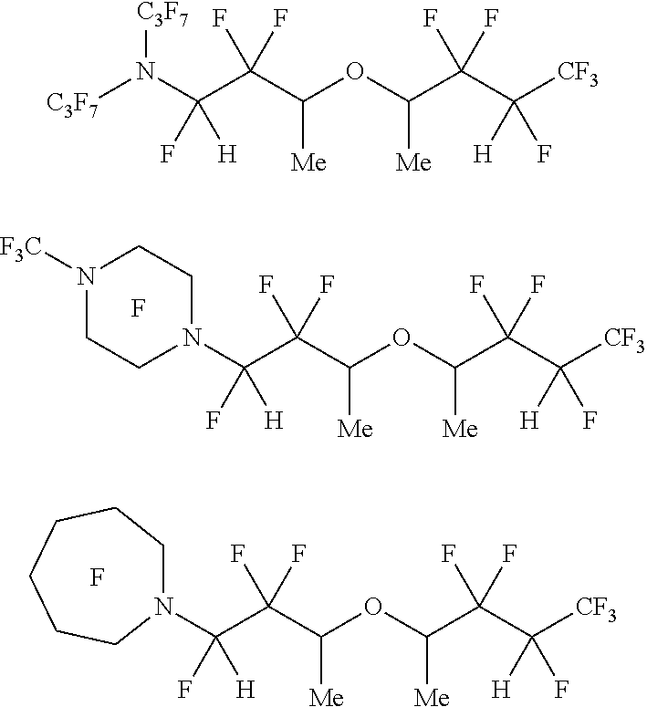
N1([F3C])CCN(C(C(F)(F)C(OC(C(C([H])(F)[CF3])(F)F)[Me])[Me])(F)[H])CC1.F.N1(C(C(F)(F)C(OC(C(C([H])(F)[CF3])(F)F)[Me])[Me])(F)[H])CCCCCC1.F.N(C(C(F)(F)C(OC(C(C([H])(F)[CF3])(F)F)[Me])[Me])(F)[H])([C3F7])[C3F7]
